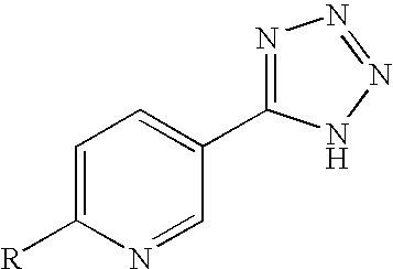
C1=C([R])N=CC(C2=NN=NN2)=C1
